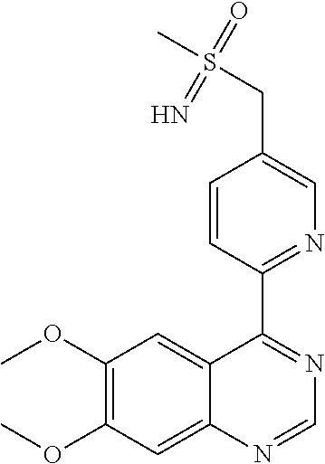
C12=CC(OC)=C(OC)C=C1N=CN=C2C1=NC=C(CS(C)(=O)=N)C=C1
